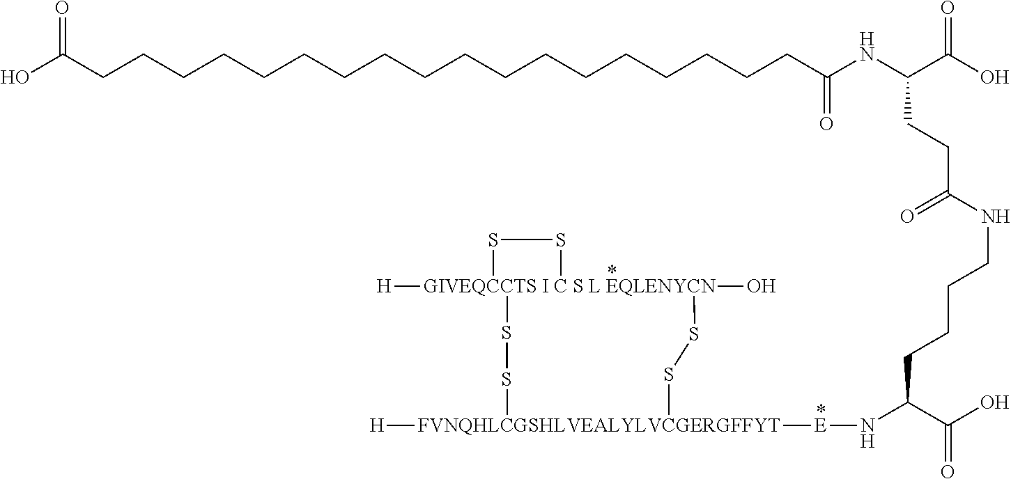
[GIVEQCCTS I C S L EQLENYCN]12([H])(O)(SS[FVNQHLCGSHLVEALYLVCGERGFFYT]([H])([E]NC(C(O)=O)CCCCNC(CCC(NC(CCCCCCCCCCCCCCCCCCC(O)=O)=O)C(O)=O)=O)SS1)SS2
